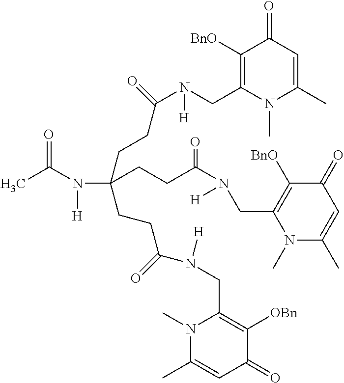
N(C(CCC(=O)N(CC1=C([BnO])C(=O)C=C(C)N1C)[H])(CCC(N([H])CC1=C([OBn])C(=O)C=C(C)N1C)=O)CCC(N(CC1=C([BnO])C(=O)C=C(C)N1C)[H])=O)([H])C(C)=O
